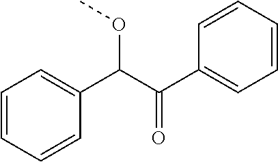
C1=CC=CC(C(C(C2=CC=CC=C2)OC)=O)=C1
